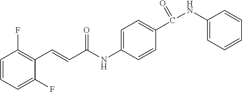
C1=CC=C(F)C(C=CC(NC2=CC=C(C(=O)NC3=CC=CC=C3)C=C2)=O)=C1F
